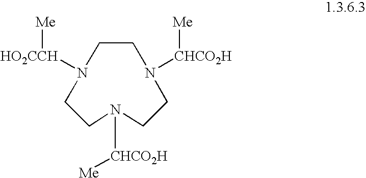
C1CN([CHCO2H][Me])CCN([CHCO2H][Me])CCN1[HO2CCH][Me]
